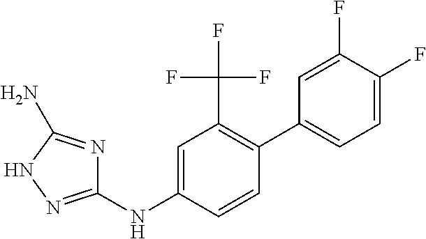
C1(NC2=CC(C(F)(F)F)=C(C3=CC=C(F)C(F)=C3)C=C2)=NNC(N)=N1
